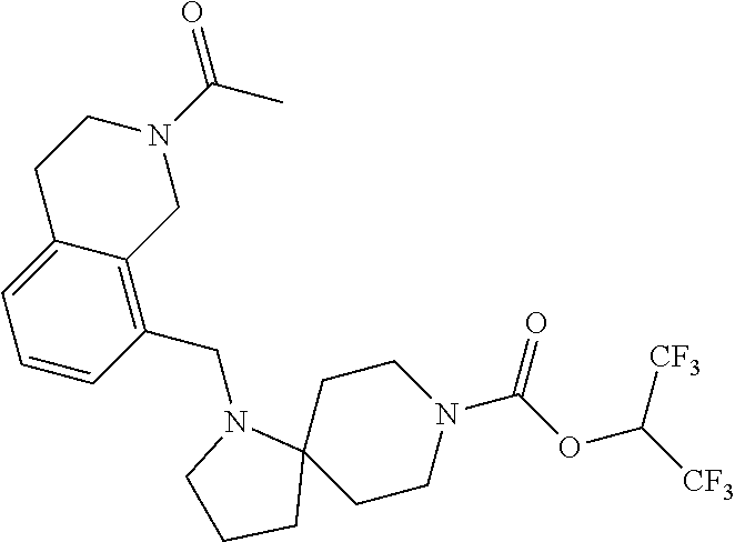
N1(CC2=C3C(=CC=C2)CCN(C(C)=O)C3)CCCC12CCN(C(OC([CF3])[CF3])=O)CC2
